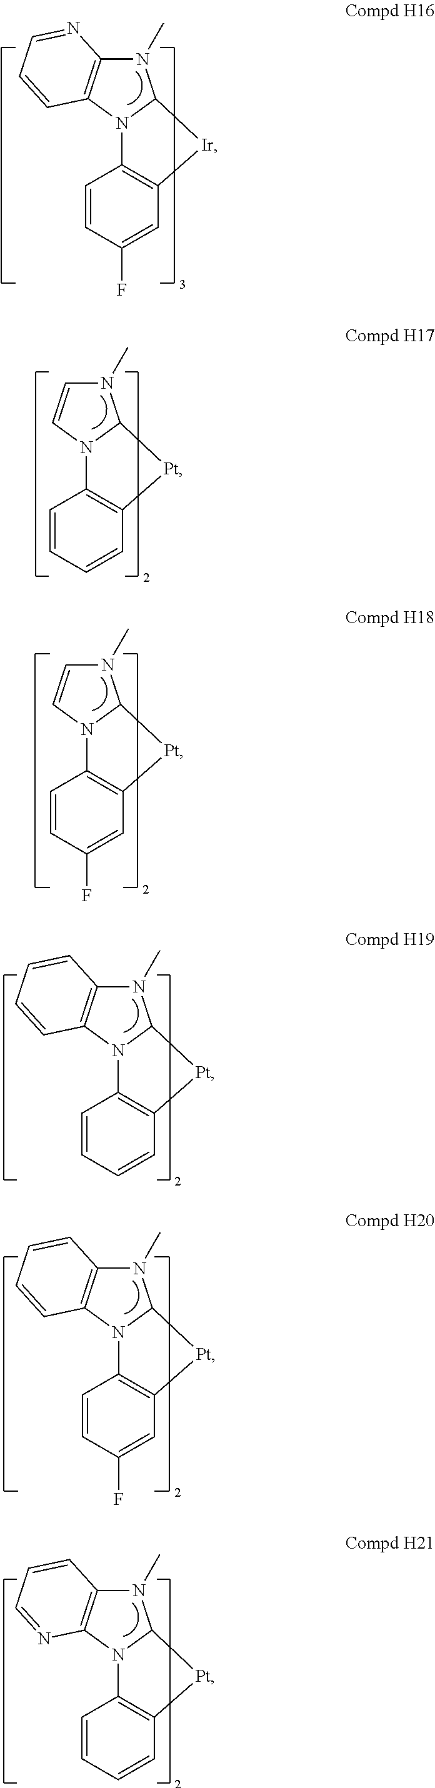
N1(C)C2=C(N3C1[Ir]C1=C3C=CC(F)=C1)C=CC=N2.N1(C)C=CN2C1[Pt]C1=C2C=CC=C1.N1(C)C=CN2C1[Pt]C1=C2C=CC(F)=C1.N1(C)C2=C(N3C1[Pt]C1=C3C=CC=C1)C=CC=C2.N1(C)C2=C(N3C1[Pt]C1=C3C=CC(F)=C1)C=CC=C2.N1(C)C2=C(N3C1[Pt]C1=C3C=CC=C1)N=CC=C2
